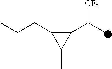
C1(C(C)[CF3])C(CCC)C1C
